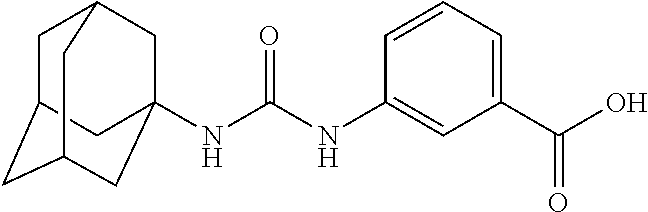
C1C2CC3CC(NC(NC4=CC(C(O)=O)=CC=C4)=O)(CC1C3)C2
